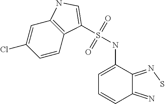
C1=CC2=C(C=C1Cl)NC=C2S(NC1=CC=CC(=N)C1=NS)(=O)=O
